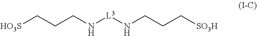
[HO3S]CCCN[L3]NCCC[SO3H]
